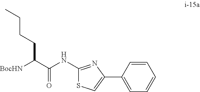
[BocHN]C(C(NC1=NC(C2=CC=CC=C2)=CS1)=O)CCCC
